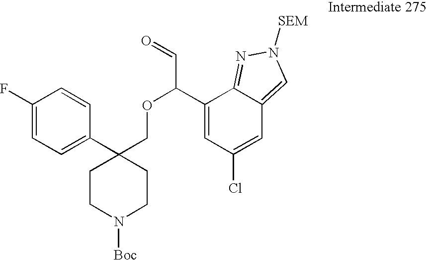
C1(C2(COC(C=O)C3=CC(Cl)=CC4=CN([SEM])N=C34)CCN([Boc])CC2)=CC=C(F)C=C1
